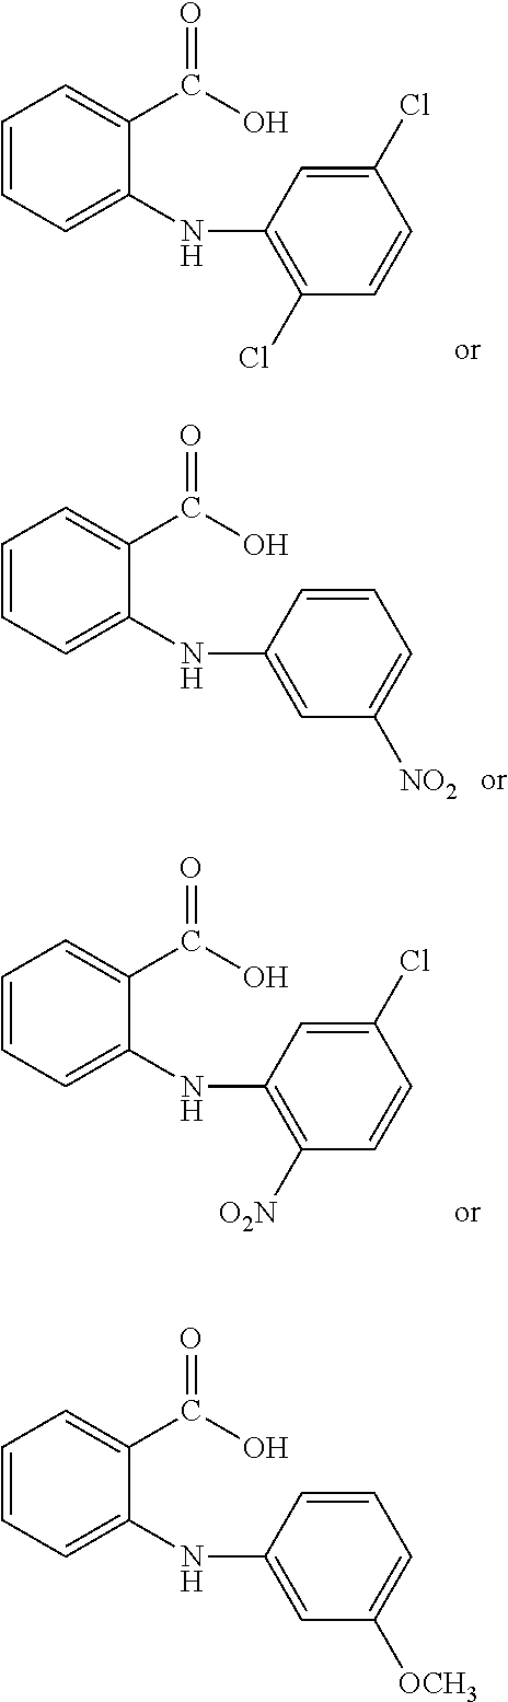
C1=CC=C(NC2=C(Cl)C=CC(Cl)=C2)C(C(O)=O)=C1.C1=CC=C(NC2=CC([NO2])=CC=C2)C(C(O)=O)=C1.C1=CC=C(NC2=C([O2N])C=CC(Cl)=C2)C(C(O)=O)=C1.C1=CC=C(NC2=CC([OCH3])=CC=C2)C(C(O)=O)=C1
